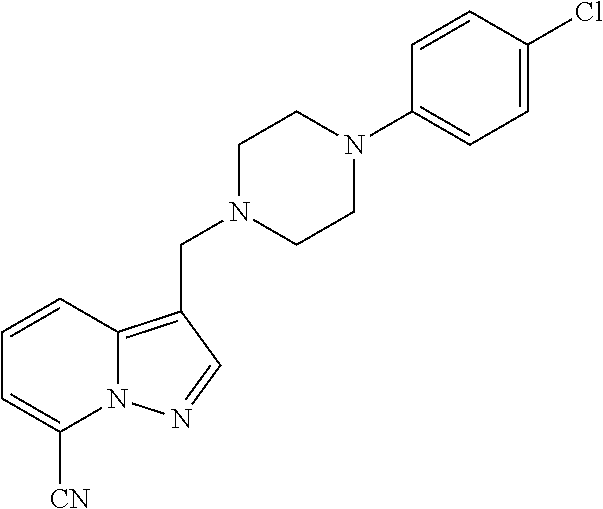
N12C(=C(CN3CCN(C4=CC=C(Cl)C=C4)CC3)C=N1)C=CC=C2[CN]
